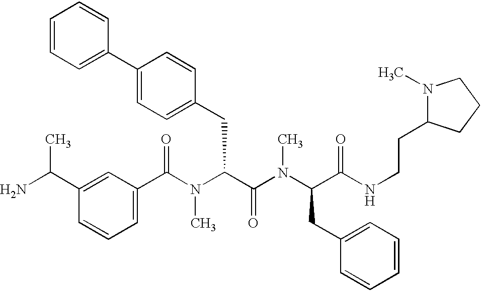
C1(C(N(C(C(=O)N(C)C(CC2=CC=CC=C2)C(=O)NCCC2N(C)CCC2)CC2=CC=C(C3=CC=CC=C3)C=C2)C)=O)=CC=CC(C(N)C)=C1
